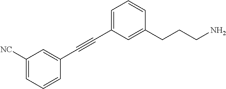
C1(C#CC2=CC=CC(CCCN)=C2)=CC([NC])=CC=C1
